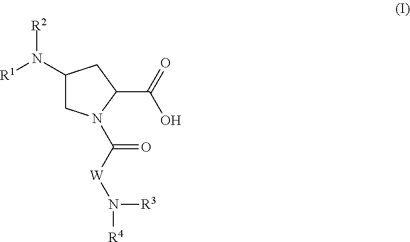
C1(N([R1])[R2])CN(C([W]N([R4])[R3])=O)C(C(O)=O)C1
